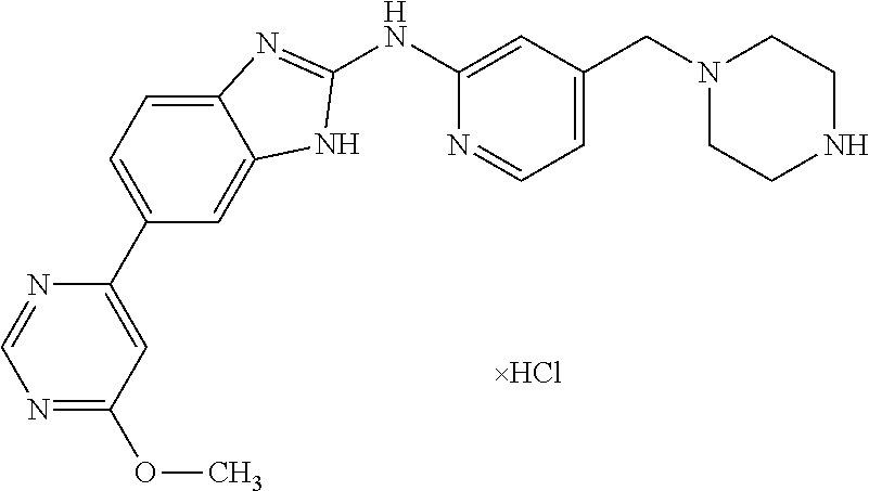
N1=C(OC)C=C(C2=CC=C3C(=C2)NC(NC2=CC(CN4CCNCC4)=CC=N2)=N3)N=C1
